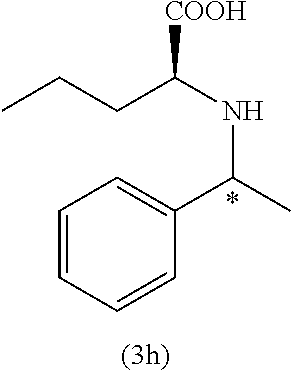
CCCC(NC(C1=CC=CC=C1)C)[COOH]
